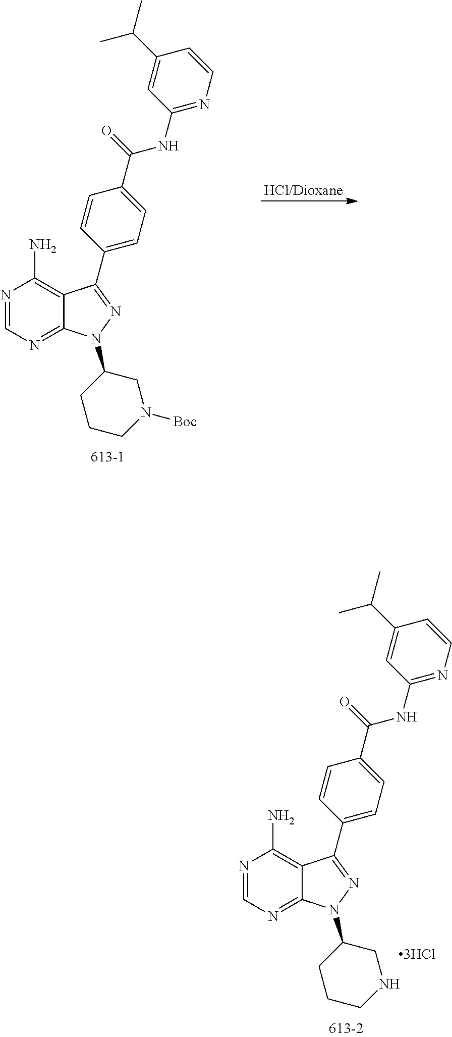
N1=CN=C2C(=C1N)C(C1=CC=C(C(=O)NC3=NC=CC(C(C)C)=C3)C=C1)=NN2C1CCCN([Boc])C1.N1=CN=C2C(=C1N)C(C1=CC=C(C(=O)NC3=NC=CC(C(C)C)=C3)C=C1)=NN2C1CCCNC1
